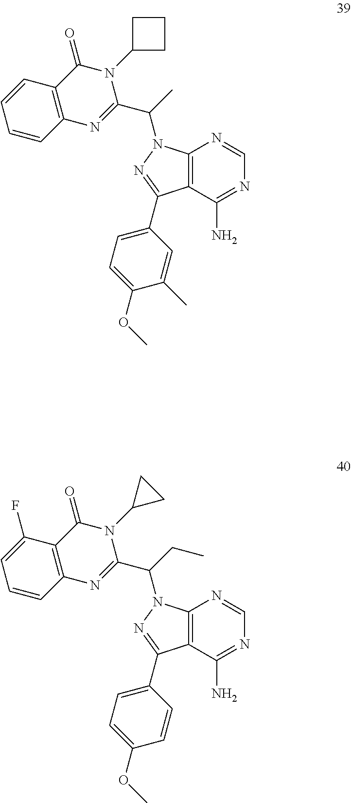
C12=C(C(N)=NC=N1)C(C1=CC=C(OC)C(C)=C1)=NN2C(C)C1=NC2=C(C(=O)N1C1CCC1)C=CC=C2.C12=C(C(N)=NC=N1)C(C1=CC=C(OC)C=C1)=NN2C(CC)C1=NC2=C(C(=O)N1C1CC1)C(F)=CC=C2
